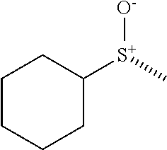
C1CCCC([S+](C)[O-])C1
